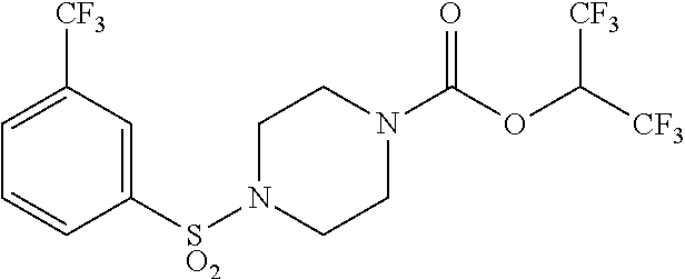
[SO2](N1CCN(C(OC([CF3])[CF3])=O)CC1)C1=CC([CF3])=CC=C1
